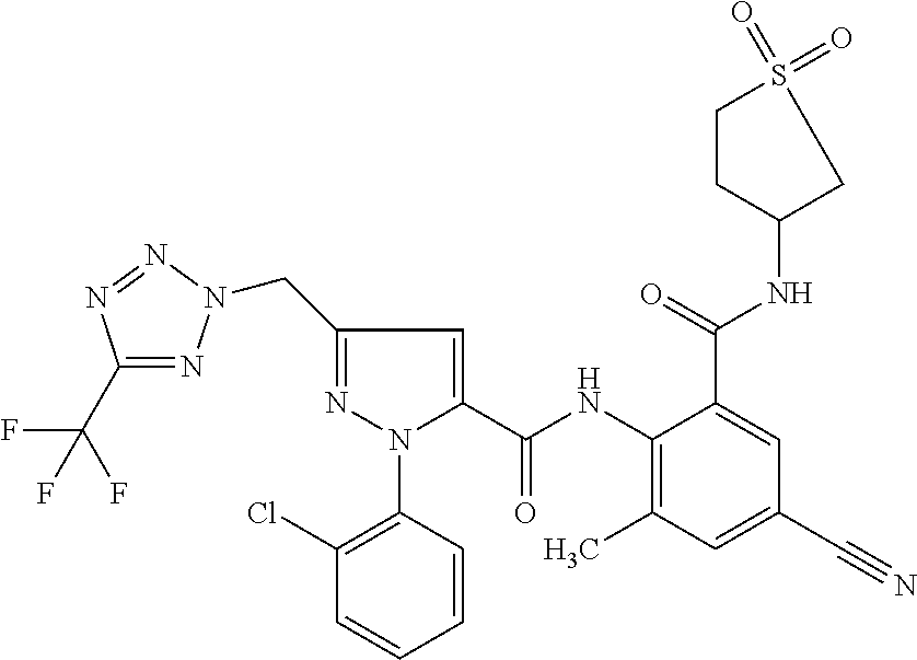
C1(CN2N=C(C(F)(F)F)N=N2)=NN(C2=C(Cl)C=CC=C2)C(C(NC2=C(C)C=C(C#N)C=C2C(NC2CCS(=O)(=O)C2)=O)=O)=C1
